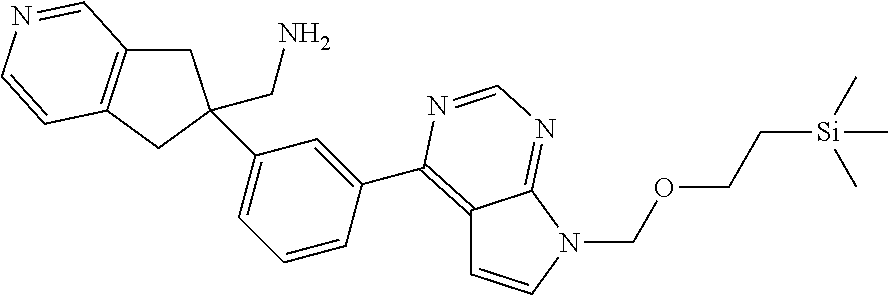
C1=CC(C2=C3C=CN(COCC[Si](C)(C)C)C3=NC=N2)=CC(C2(CN)CC3=C(C2)C=CN=C3)=C1
